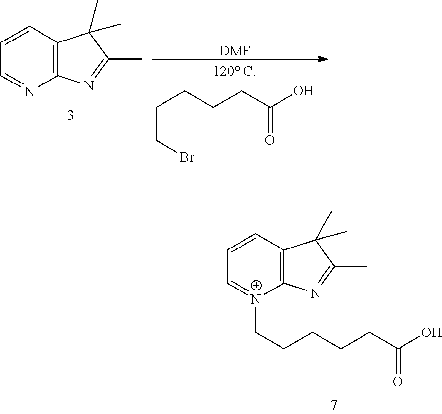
C(C(O)=O)CCCCBr.C12=C(C=CC=N1)C(C)(C)C(C)=N2.[DMF].C12=C(C=CC=[N+]1CCCCCC(O)=O)C(C)(C)C(C)=N2
